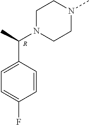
C(C1=CC=C(F)C=C1)(C)N1CCN(C)CC1.[R]
